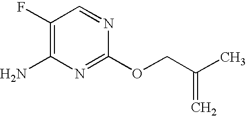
C1(F)=C(N)N=C(OCC(C)=C)N=C1
